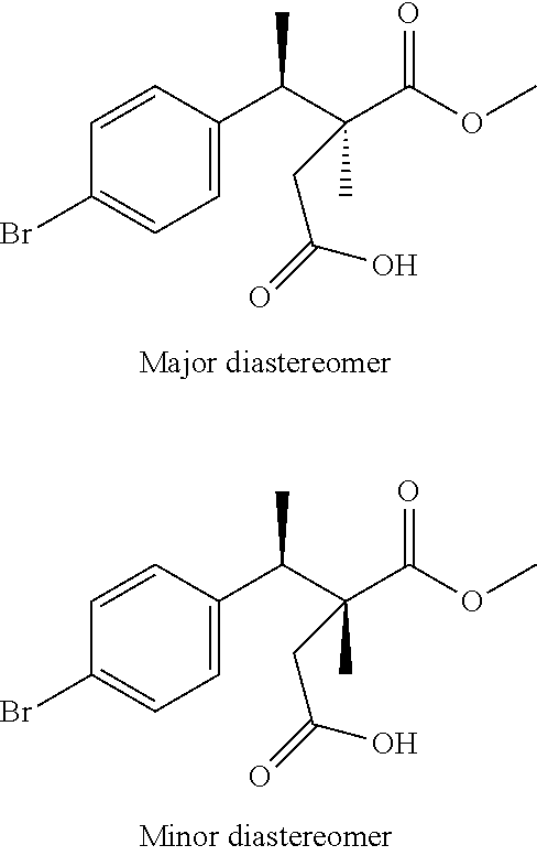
C1=CC(C(C(C(OC)=O)(C)CC(O)=O)C)=CC=C1Br.C1=CC(C(C(C(OC)=O)(C)CC(O)=O)C)=CC=C1Br
